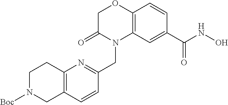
C1C(=O)N(CC2=NC3=C(C=C2)CN([Boc])CC3)C2=C(O1)C=CC(C(NO)=O)=C2
